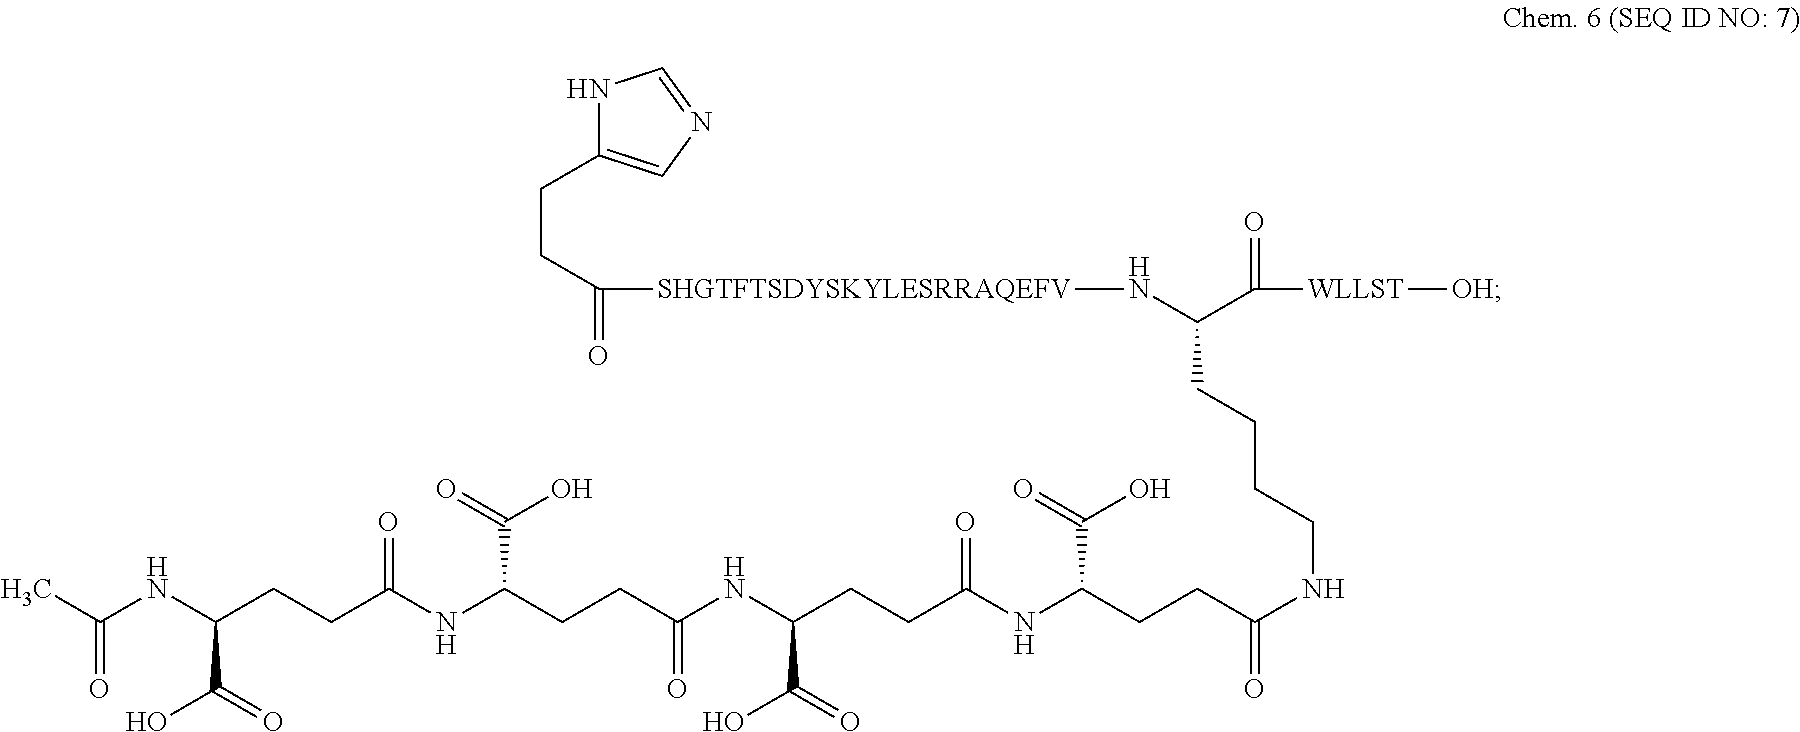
N1C(CCC([SHGTFTSDYSKYLESRRAQEFV]NC(C(=O)[WLLST][OH])CCCCNC(CCC(NC(CCC(NC(CCC(NC(CCC(NC(C)=O)C(=O)O)=O)C(=O)O)=O)C(=O)O)=O)C(=O)O)=O)=O)=CN=C1
